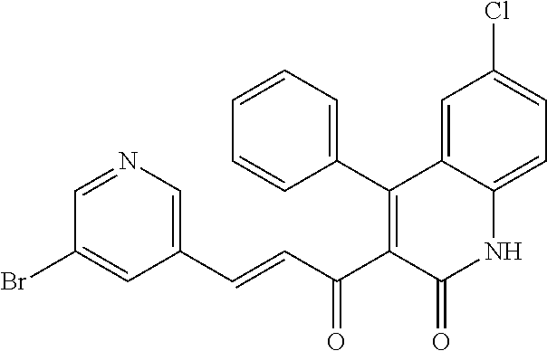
C1=NC=C(C=CC(C2=C(C3=CC=CC=C3)C3=CC(Cl)=CC=C3NC2=O)=O)C=C1Br
